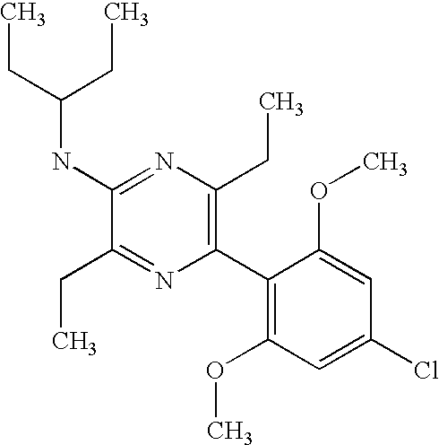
C1(NC(CC)CC)=NC(CC)=C(C2=C(OC)C=C(Cl)C=C2OC)N=C1CC
